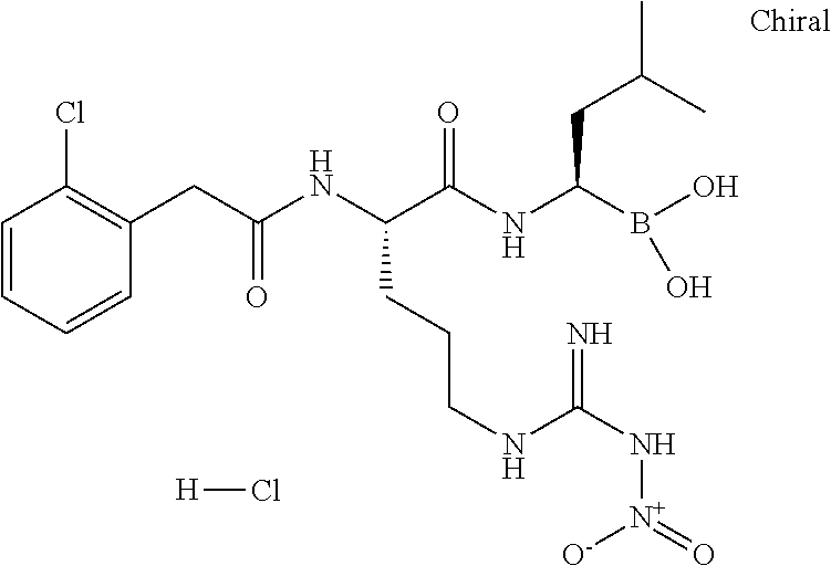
C(C(NC(C(NC(B(O)O)CC(C)C)=O)CCCNC(=N)N[N+]([O-])=O)=O)C1=C(Cl)C=CC=C1.[H]Cl
